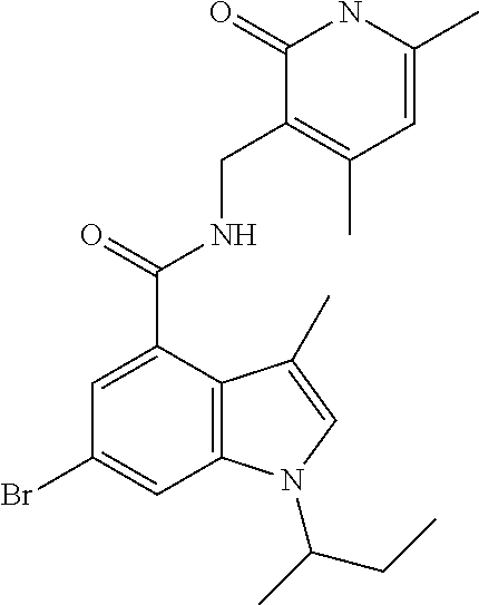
C1=C(C(=O)NCC2=C(C)C=C(C)NC2=O)C2=C(C=C1Br)N(C(C)CC)C=C2C
